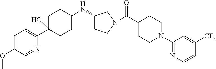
C1=C(OC)C=NC(C2(O)CCC(NC3CCN(C(C4CCN(C5=NC=CC([CF3])=C5)CC4)=O)C3)CC2)=C1
